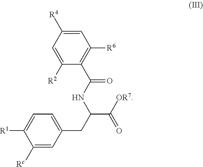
C1=C([R4])C=C([R2])C(C(NC(CC2=CC=C([R1])C([Rc])=C2)C([OR7])=O)=O)=C1[R6]
